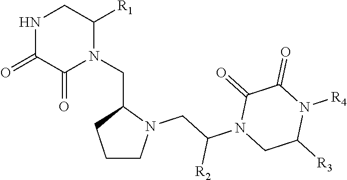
N1C(=O)C(=O)N(CC2CCCN2CC(N2CC([R3])N([R4])C(=O)C2=O)[R2])C([R1])C1
